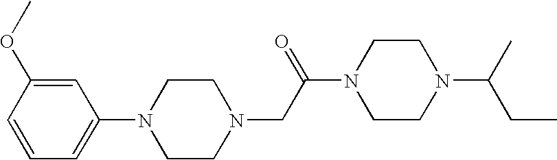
C1=C(OC)C=CC=C1N1CCN(CC(N2CCN(C(CC)C)CC2)=O)CC1
